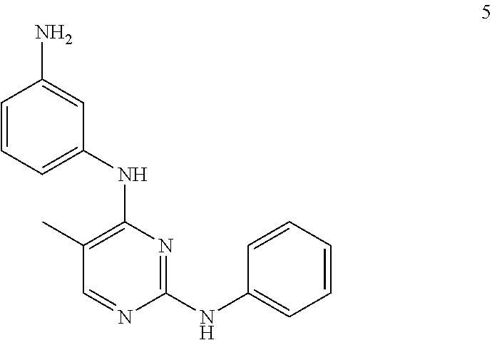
C1=CC=C(NC2=C(C)C=NC(NC3=CC=CC=C3)=N2)C=C1N
